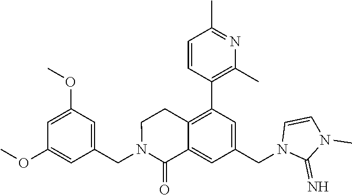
C1(OC)=CC(OC)=CC(CN2C(=O)C3=CC(CN4C(=N)N(C)C=C4)=CC(C4=C(C)N=C(C)C=C4)=C3CC2)=C1
